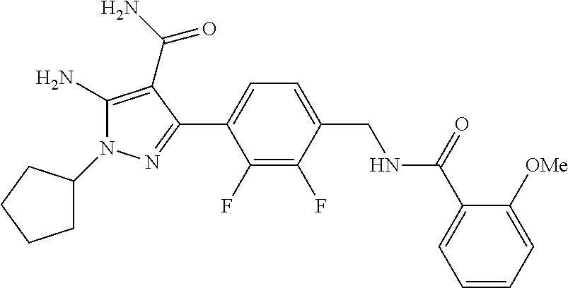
C1(F)=C(F)C(C2=NN(C3CCCC3)C(N)=C2C(=O)N)=CC=C1CNC(C1=CC=CC=C1[OMe])=O
